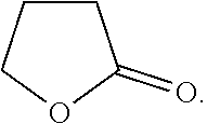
C1CCOC1=O
